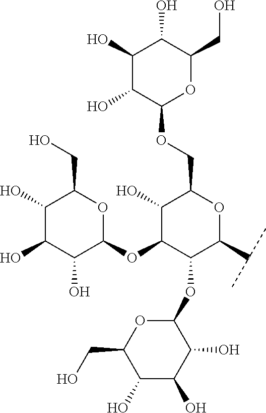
C1(O)C(O)C(O)C(OC2C(OC3OC(CO)C(O)C(O)C3O)C(C(C)C)OC(COC3OC(CO)C(O)C(O)C3O)C2O)OC1CO
